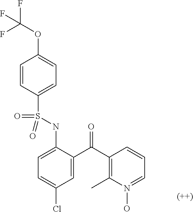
C1=CC(S(NC2=CC=C(Cl)C=C2C(C2=C(C)N(O)=CC=C2)=O)(=O)=O)=CC=C1OC(F)(F)F
